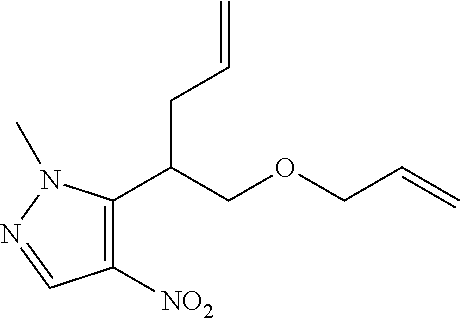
C1([NO2])=C(C(COCC=C)CC=C)N(C)N=C1
